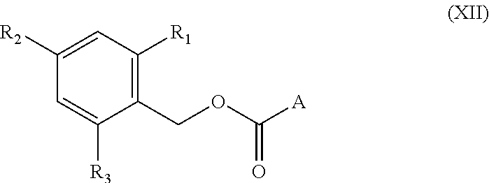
C1(COC([A])=O)=C([R1])C=C([R2])C=C1[R3]
